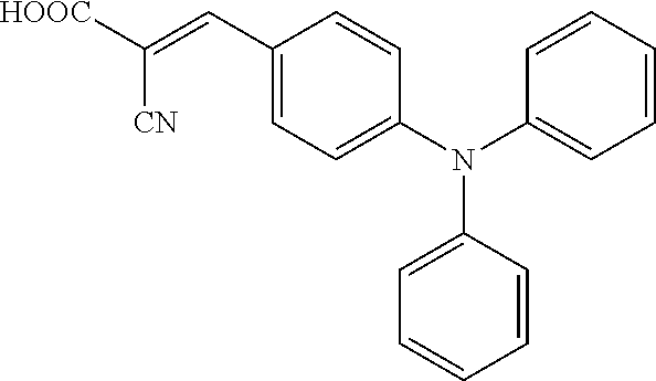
[HOOC]C(=CC1=CC=C(N(C2=CC=CC=C2)C2=CC=CC=C2)C=C1)[CN]
